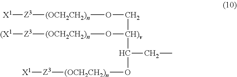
[Z3]([(OCH2CH2)n]OC[CH)v](O[(OCH2CH2)n][Z3][(X1])C(CC)O[(OCH2CH2)n][Z3][X1])[X1]
